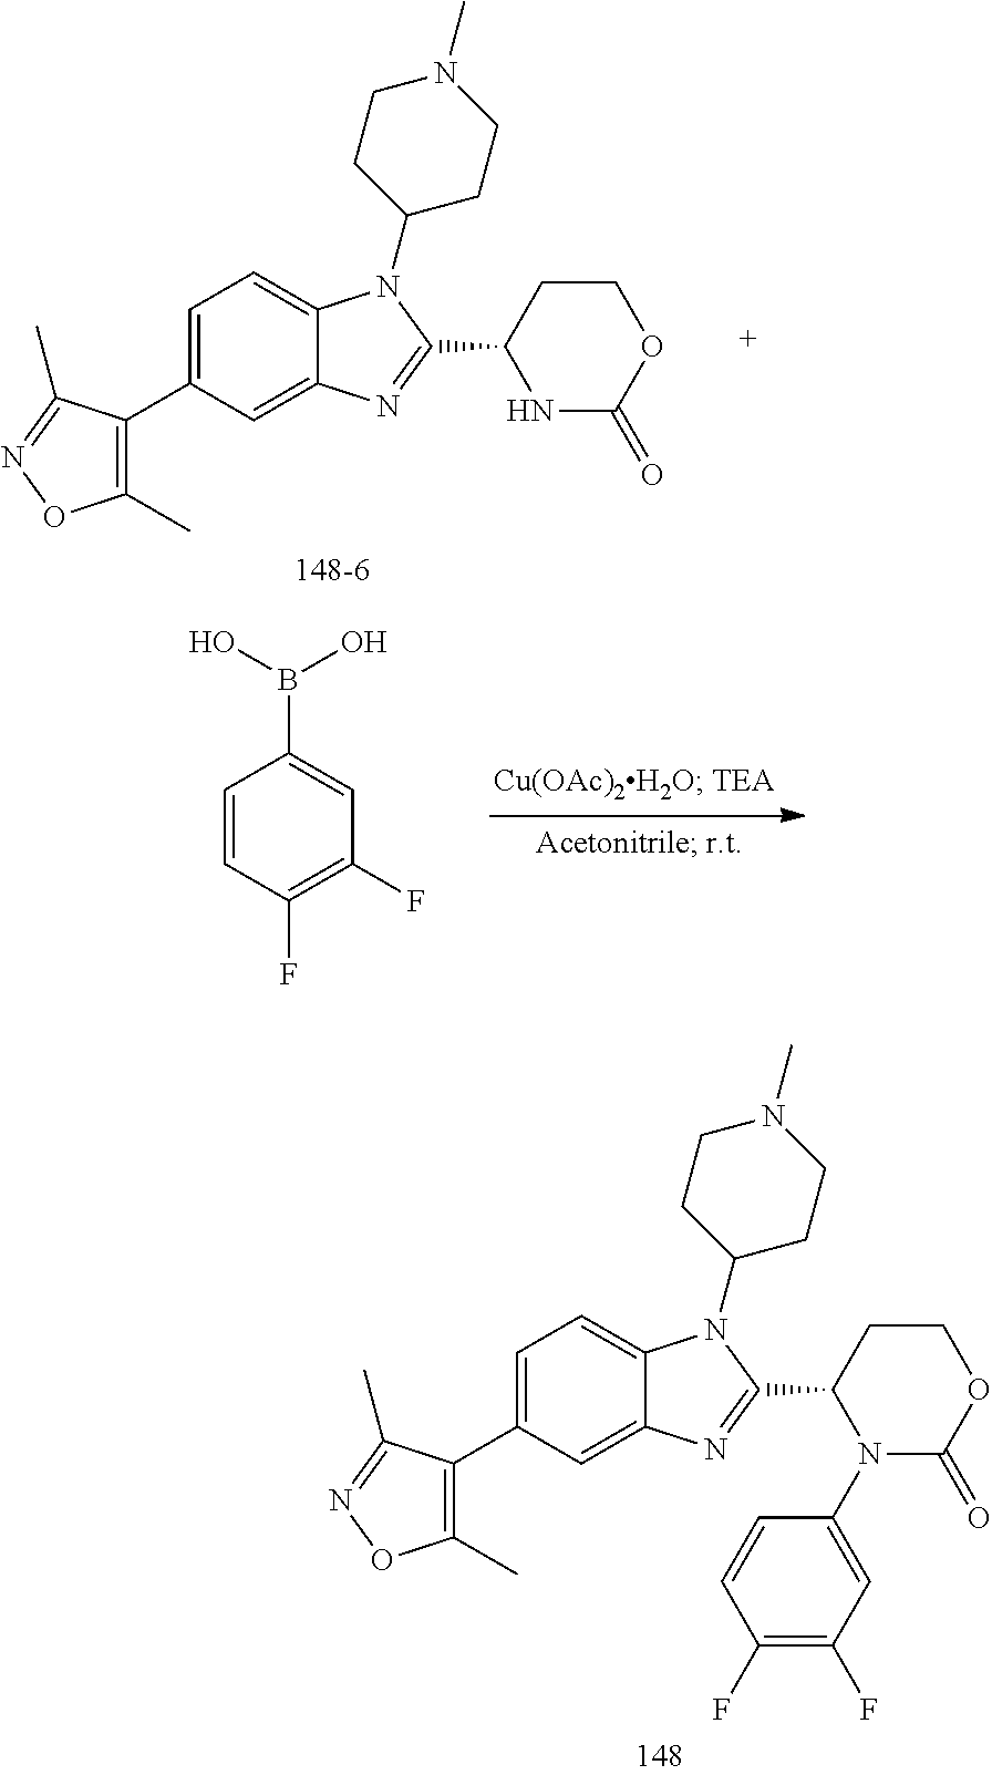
C1=C(C2=C(C)ON=C2C)C=C2C(=C1)N(C1CCN(C)CC1)C(C1CCOC(=O)N1)=N2.C1=CC(F)=C(F)C=C1B(O)O.C1=C(C2=C(C)ON=C2C)C=C2C(=C1)N(C1CCN(C)CC1)C(C1CCOC(=O)N1C1=CC(F)=C(F)C=C1)=N2
